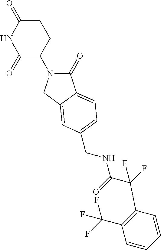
C1(=O)N(C2CCC(=O)NC2=O)CC2=CC(CNC(C(F)(C3=C(C(F)(F)F)C=CC=C3)F)=O)=CC=C12
